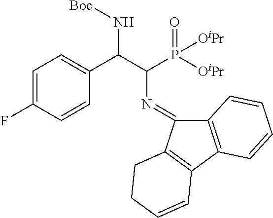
C1=C(F)C=CC(C(C(P([OiPr])(=O)[OiPr])N=C2C3=C(C4=C2CCC=C4)C=CC=C3)N[Boc])=C1
